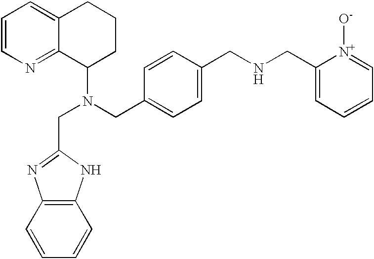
C1=CN=C2C(=C1)CCCC2N(CC1=CC=C(CNCC2=CC=CC=[N+]2[O-])C=C1)CC1=NC2=C(N1)C=CC=C2
